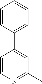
C1=CN=C(C)C=C1C1=CC=CC=C1
